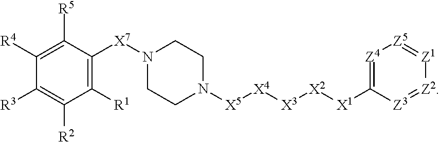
C1([R1])=C([X7]N2CCN([X5][X4][X3][X2][X1]C3=[Z4][Z5]=[Z1][Z2]=[Z3]3)CC2)C([R5])=C([R4])C([R3])=C1[R2]
